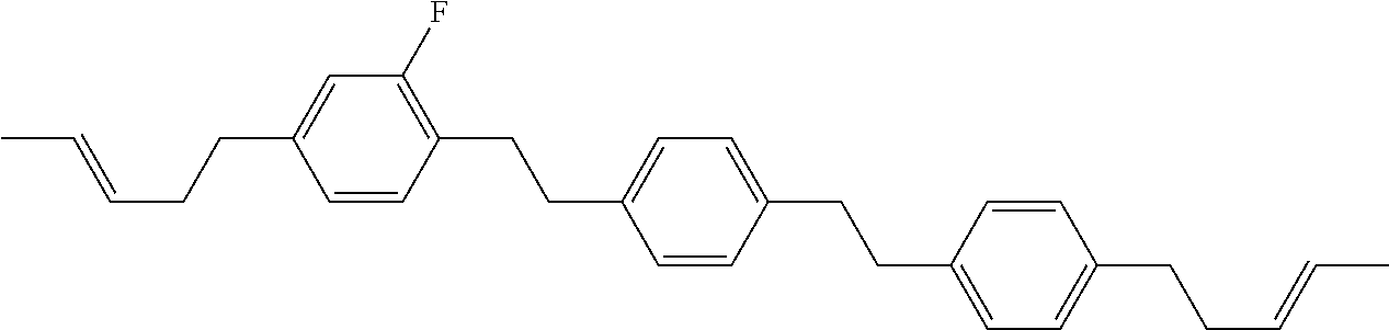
C(=CCCC1=CC(F)=C(CCC2=CC=C(CCC3=CC=C(CCC=CC)C=C3)C=C2)C=C1)C
